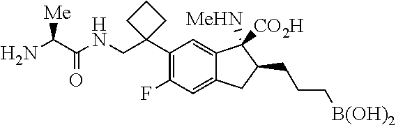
C1(C2(CNC(C(N)[Me])=O)CCC2)=C(F)C=C2C(=C1)C([MeHN])([CO2H])C(CCC[B(OH)2])C2
